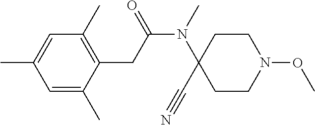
C1(C)=C(CC(N(C2(C#N)CCN(OC)CC2)C)=O)C(C)=CC(C)=C1
